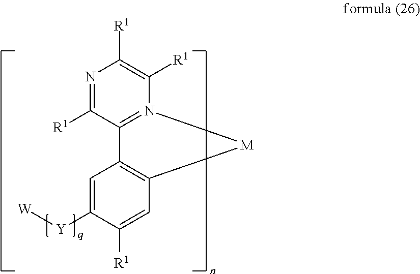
C1=C([Y][W])C([R1])=CC2=C1C1=N(C([R1])=C([R1])N=C1[R1])[M]2
